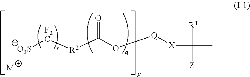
[O3S][F2C][R2]C(O[Q][X]C([R1])([Z])C)=O.[M]
